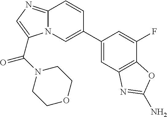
N12C(=NC=C1C(N1CCOCC1)=O)C=CC(C1=CC3=C(C(F)=C1)OC(N)=N3)=C2
